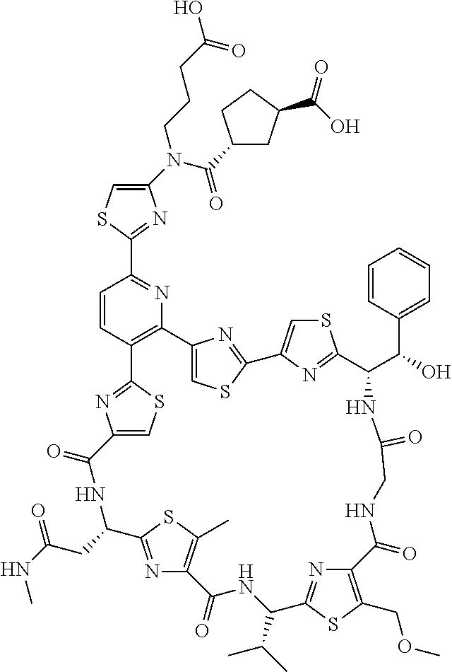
C1(N(C(=O)C2CC(C(O)=O)CC2)CCCC(O)=O)=CSC(C2=NC3=C(C=C2)C2=NC(=CS2)C(=O)NC(CC(NC)=O)C2=NC(=C(C)S2)C(=O)NC(C(C)C)C2=NC(=C(COC)S2)C(=O)NCC(=O)NC(C(C2=CC=CC=C2)O)C2=NC(=CS2)C2=NC3=CS2)=N1
